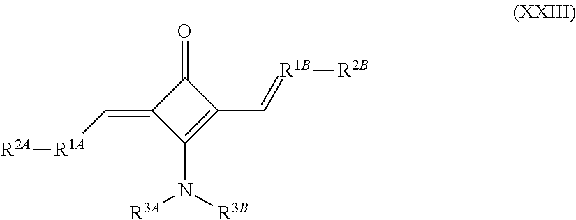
C1(=C[R1A][R2A])C(N([R3B])[R3A])=C(C=[R1B][R2B])C1=O
